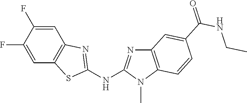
C1(F)=CC2=C(C=C1F)N=C(NC1=NC3=C(N1C)C=CC(C(NCC)=O)=C3)S2
